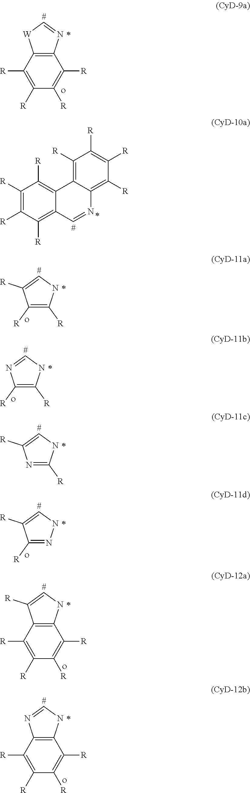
C12=C(N=C[W]1)C([R])=C([R])C([R])=C2[R].C1([R])=C2C(=C([R])C([R])=C1[R])N=CC1=C([R])C([R])=C([R])C([R])=C21.C1([R])=C([R])NC=C1[R].C1([R])=C([R])NC=N1.N1=C([R])NC=C1[R].C1([R])=NNC=C1[R].C12=C(NC=C1[R])C([R])=C([R])C([R])=C2[R].C12=C(NC=N1)C([R])=C([R])C([R])=C2[R]
